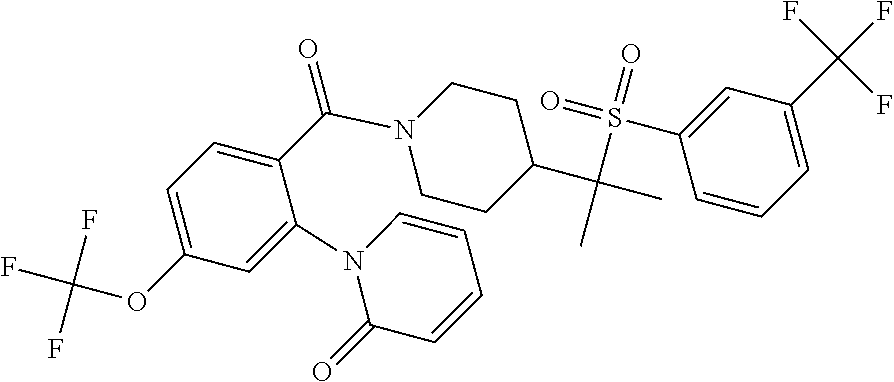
O(C(F)(F)F)C1=CC=C(C(N2CCC(C(C)(S(=O)(=O)C3=CC(C(F)(F)F)=CC=C3)C)CC2)=O)C(N2C(=O)C=CC=C2)=C1
